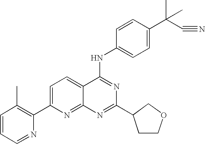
C1=CC=NC(C2=CC=C3C(=N2)N=C(C2CCOC2)N=C3NC2=CC=C(C(C#N)(C)C)C=C2)=C1C
